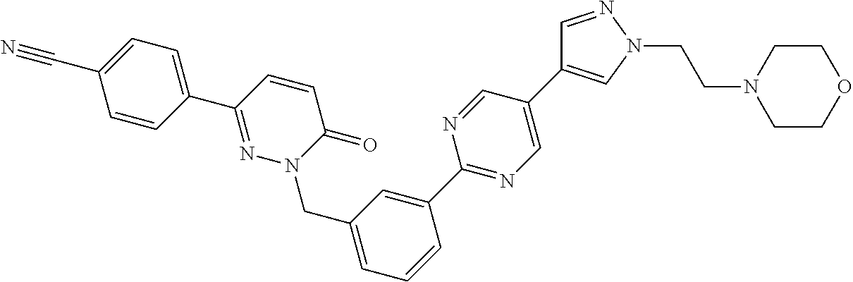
C1=CC(C2=NN(CC3=CC=CC(C4=NC=C(C5=CN(CCN6CCOCC6)N=C5)C=N4)=C3)C(=O)C=C2)=CC=C1C#N
